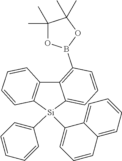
C12=C(B3OC(C)(C)C(C)(C)O3)C=CC=C1[Si](C1=CC=CC=C1)(C1=CC=CC3=CC=CC=C31)C1=C2C=CC=C1
